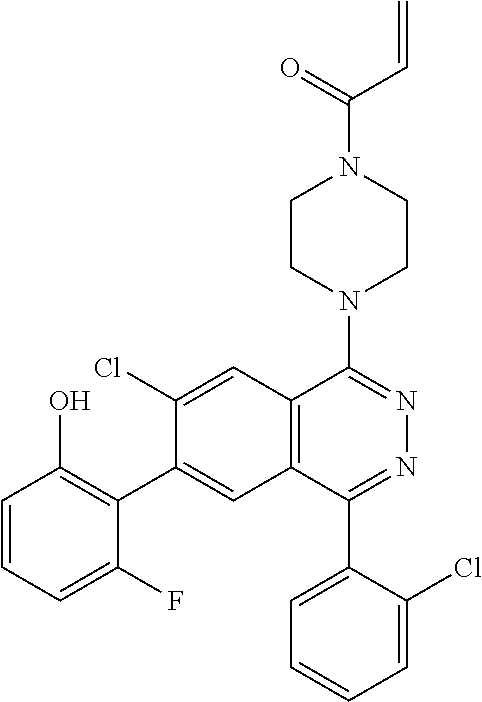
C12=C(C=C(C3=C(O)C=CC=C3F)C(Cl)=C1)C(C1=CC=CC=C1Cl)=NN=C2N1CCN(C(C=C)=O)CC1
